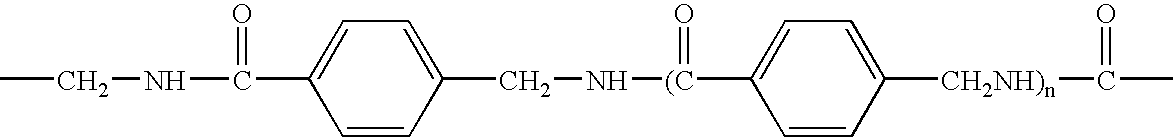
CCNC(C1=CC=C(CN[(C](C2=CC=C([CH2NH)n]C(C)=O)C=C2)=O)C=C1)=O
